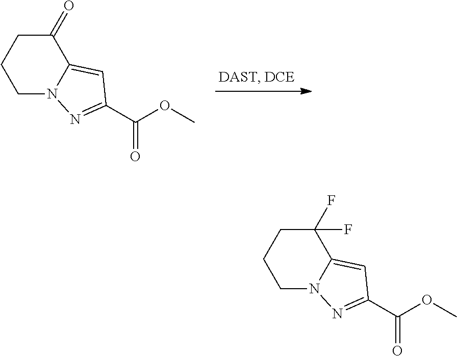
C1N2C(=CC(C(OC)=O)=N2)C(=O)CC1.C1N2C(=CC(C(OC)=O)=N2)C(F)(F)CC1
